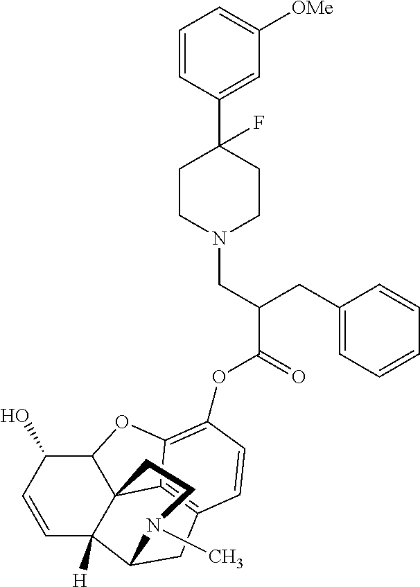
C1=CC(C2(F)CCN(CC(CC3=CC=CC=C3)C(=O)OC3=C4C5=C(C=C3)CC3C6([H])C=CC(O)C(C65CCN3C)O4)CC2)=CC([OMe])=C1
